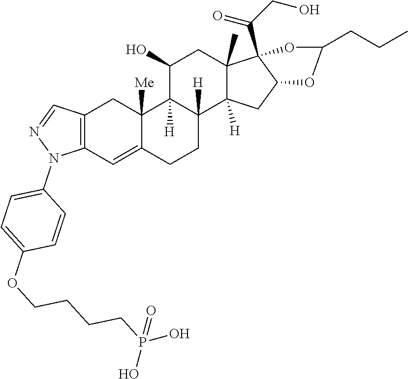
C12=C(C=C3C([Me])(C1)C1([H])C([H])(CC3)C3([H])C(C)(CC1O)C1(C(CO)=O)C(C3)OC(CCC)O1)N(C1=CC=C(OCCCCP(O)(=O)O)C=C1)N=C2
